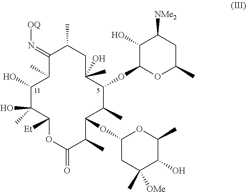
C1(=N[OQ])C(C)C(O)C(C)(O)C([Et])OC(=O)C(C)C(OC2CC(C)([OMe])C(O)C(C)O2)C(C)C(OC2OC(C)CC([NMe2])C2O)C(O)(C)CC1C
